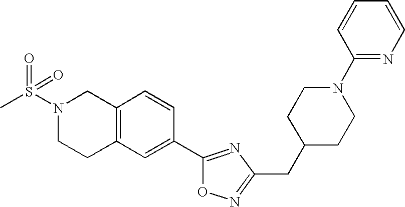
C12=C(C=C(C3=NC(CC4CCN(C5=NC=CC=C5)CC4)=NO3)C=C1)CCN(S(C)(=O)=O)C2
